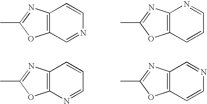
C12=C(N=C(C)O1)C=CN=C2.C12=C(N=C(C)O1)N=CC=C2.C12=C(N=C(C)O1)C=CC=N2.C12=C(N=C(C)O1)C=NC=C2
